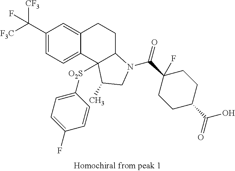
C(C1=CC=C2C(=C1)CCC1C2([O2S]C2=CC=C(F)C=C2)C(C)CN1C(C1(F)CCC(C(O)=O)CC1)=O)([F3C])([CF3])F
